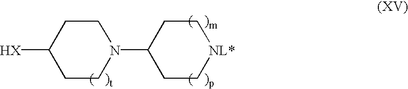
C1(N2CCC([HX])CC2)CC[NL*]CC1
